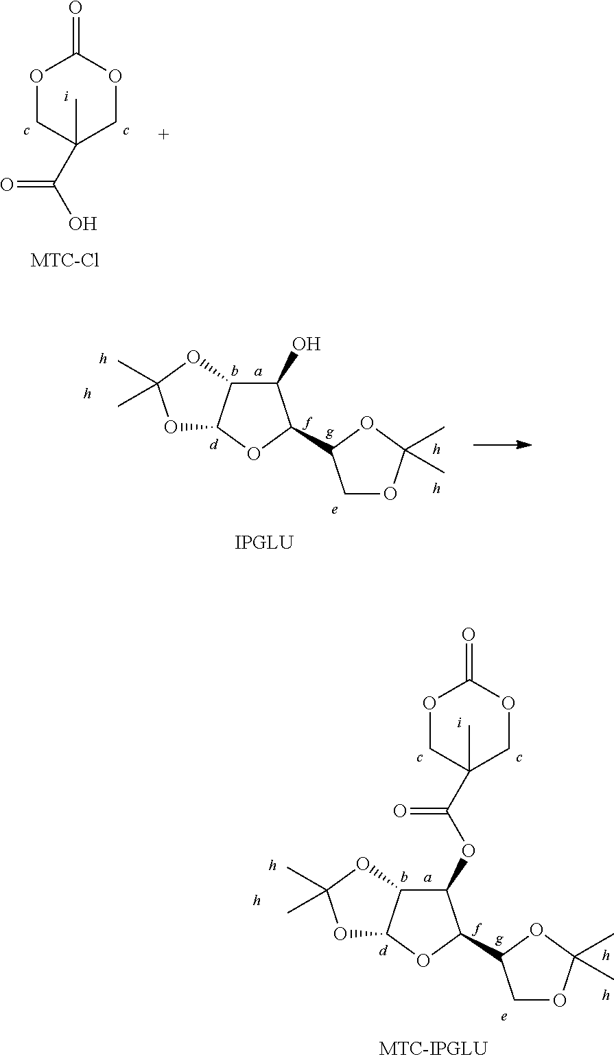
C1(OC(C2(C)COC(=O)OC2)=O)C2C(OC1C1COC(C)(C)O1)OC(C)(C)O2.C1(O)C2C(OC1C1COC(C)(C)O1)OC(C)(C)O2.OC(C1(C)COC(=O)OC1)=O
